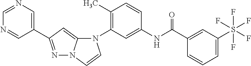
N1=C(C2=CN=CN=C2)C=C2N1C=CN2C1=C(C)C=CC(NC(C2=CC(S(F)(F)(F)(F)F)=CC=C2)=O)=C1
